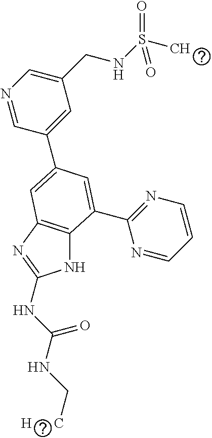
N1C2=C(N=C1NC(NC[H      C])=O)C=C(C1=CC(CNS(C)(=O)=O)=CN=C1)C=C2C1=NC=CC=N1
